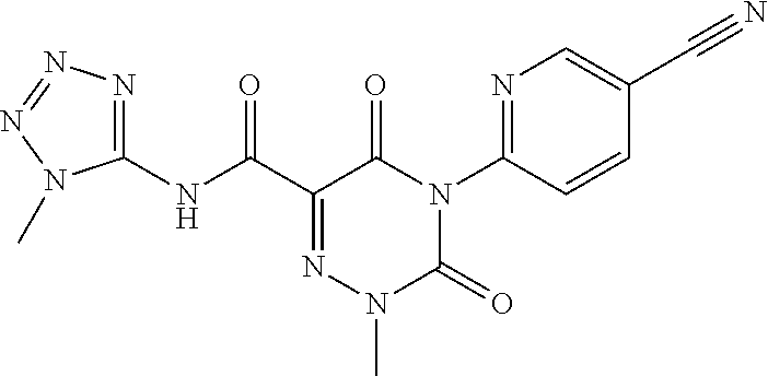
C1(NC(C2=NN(C)C(=O)N(C3=NC=C(C#N)C=C3)C2=O)=O)=NN=NN1C
